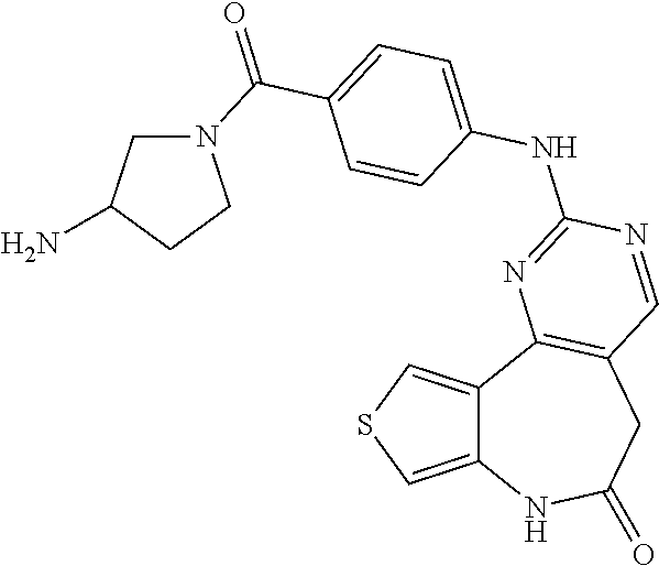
C12=CSC=C1C1=C(CC(=O)N2)C=NC(NC2=CC=C(C(=O)N3CC(N)CC3)C=C2)=N1
